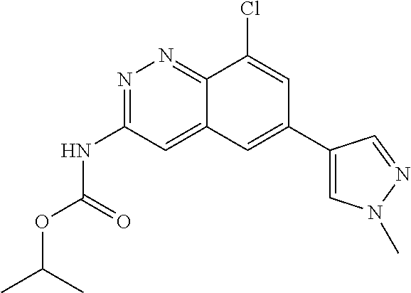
N1=C(NC(OC(C)C)=O)C=C2C(=N1)C(Cl)=CC(C1=CN(C)N=C1)=C2
